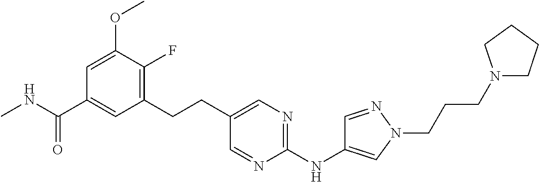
CNC(C1=CC(CCC2=CN=C(NC3=CN(CCCN4CCCC4)N=C3)N=C2)=C(F)C(OC)=C1)=O
